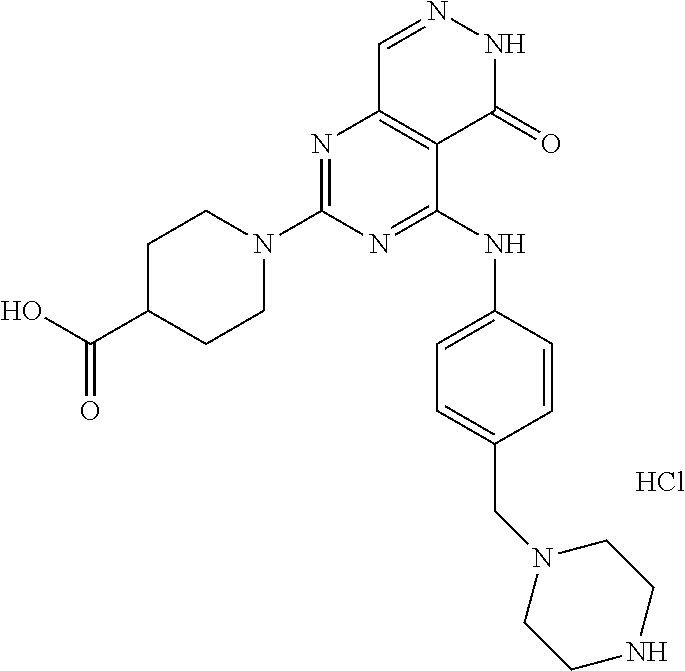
Cl.N1=C(N2CCC(C(O)=O)CC2)N=C(NC2=CC=C(CN3CCNCC3)C=C2)C2=C1C=NNC2=O
